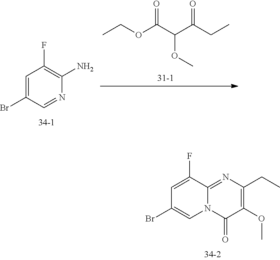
C1=C(Br)C=NC(N)=C1F.O=C(OCC)C(OC)C(=O)CC.C1=C(F)C2=NC(CC)=C(OC)C(=O)N2C=C1Br
